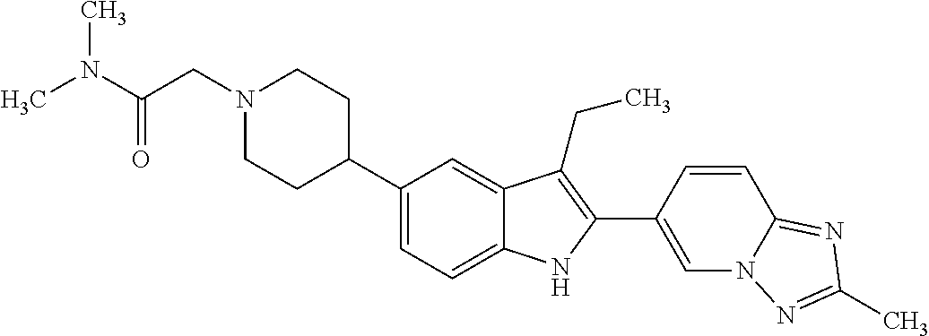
N1(CC(N(C)C)=O)CCC(C2=CC=C3C(=C2)C(CC)=C(C2=CN4C(=NC(C)=N4)C=C2)N3)CC1
